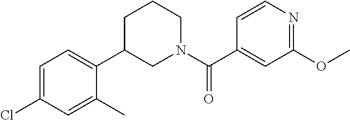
C1=C(C2CCCN(C(C3=CC(OC)=NC=C3)=O)C2)C(C)=CC(Cl)=C1
